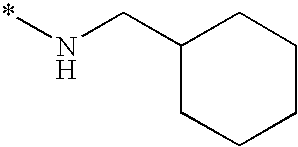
C1(CN*)CCCCC1
